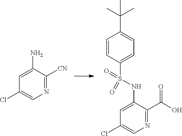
C1=C(N)C([CN])=NC=C1Cl.C1=CC(S(NC2=CC(Cl)=CN=C2C(=O)O)(=O)=O)=CC=C1C(C)(C)C
